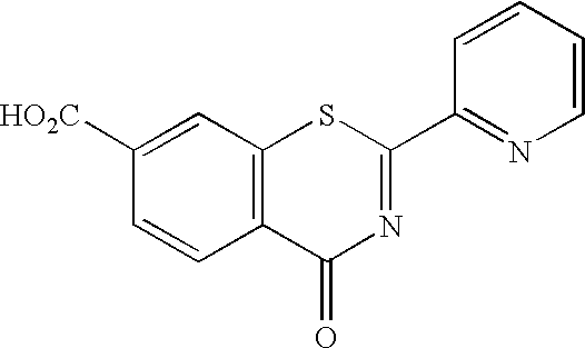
C1=CC=CN=C1C1=NC(=O)C2=C(S1)C=C([HO2C])C=C2
